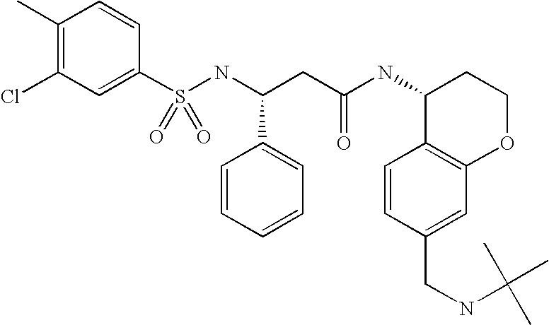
C1(S(NC(CC(NC2C3=C(OCC2)C=C(CNC(C)(C)C)C=C3)=O)C2=CC=CC=C2)(=O)=O)=CC(Cl)=C(C)C=C1
